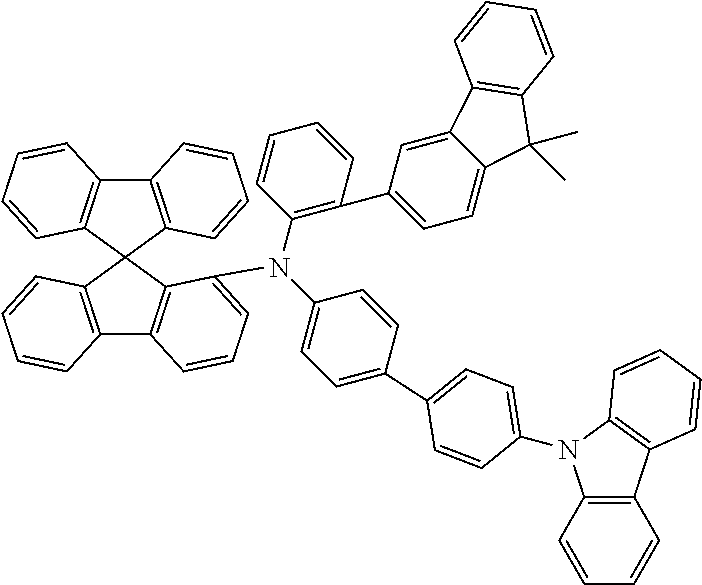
C12=C(C3(C4=C1C=CC=C4)C1=C(C4=C3C(N(C3=CC=C(C5=CC=C(N6C7=C(C=CC=C7)C7=C6C=CC=C7)C=C5)C=C3)C3=C(C5=CC=C6C(=C5)C5=C(C6(C)C)C=CC=C5)C=CC=C3)=CC=C4)C=CC=C1)C=CC=C2
